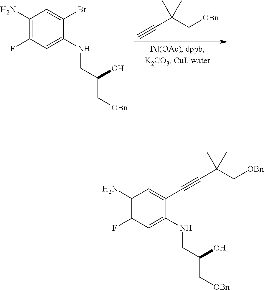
C1(N)=C(F)C=C(NCC(O)C[OBn])C(C#CC(C[OBn])(C)C)=C1.C1(N)=C(F)C=C(NCC(O)C[OBn])C(Br)=C1.C#CC(C[OBn])(C)C
